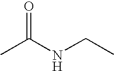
N(CC)C(C)=O
